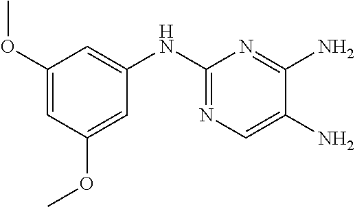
C1(OC)=CC(OC)=CC(NC2=NC=C(N)C(N)=N2)=C1
